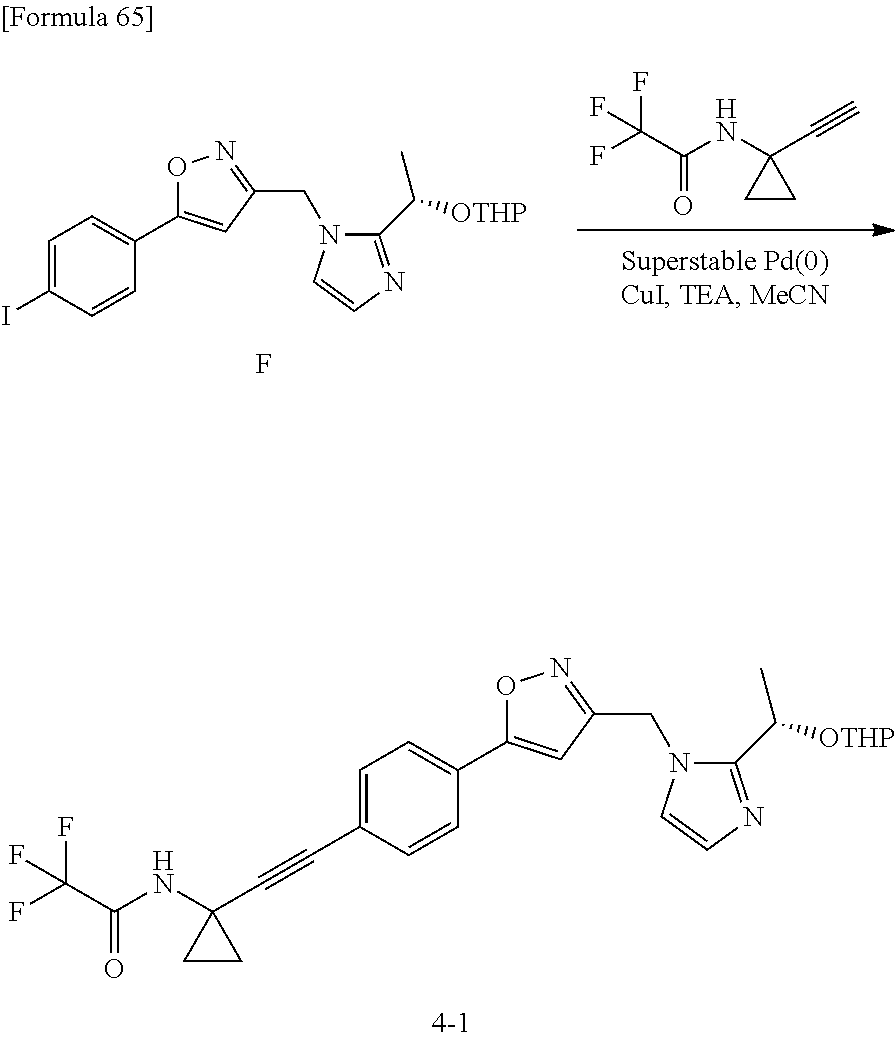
C1(C#CC2(NC(C(F)(F)F)=O)CC2)=CC=C(C2=CC(CN3C(C([OTHP])C)=NC=C3)=NO2)C=C1.FC(C(NC1(C#C)CC1)=O)(F)F.F.IC1=CC=C(C2=CC(CN3C(C([OTHP])C)=NC=C3)=NO2)C=C1
